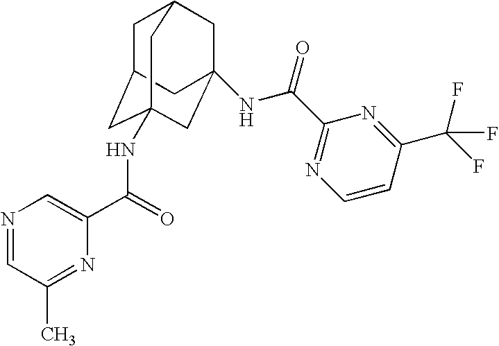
C1C2CC3(NC(C4=CN=CC(C)=N4)=O)CC(NC(C4=NC=CC(C(F)(F)F)=N4)=O)(CC1C3)C2
